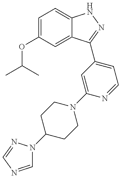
CC(C)OC1=CC=C2C(=C1)C(C1=CC=NC(N3CCC(N4C=NC=N4)CC3)=C1)=NN2
